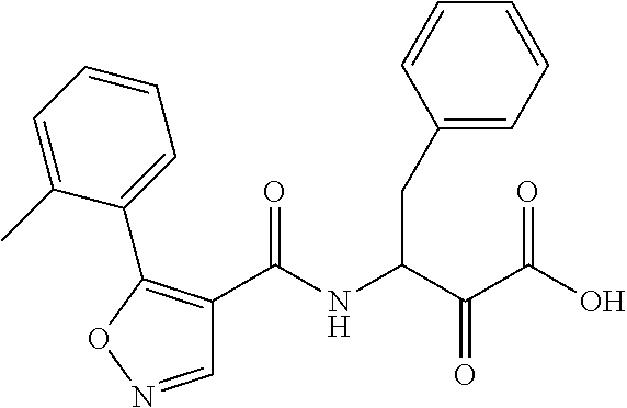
C1(C(NC(C(C(O)=O)=O)CC2=CC=CC=C2)=O)=C(C2=CC=CC=C2C)ON=C1
